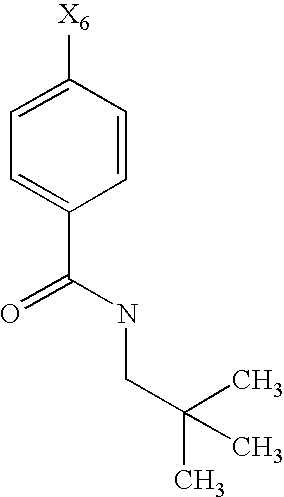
C1=CC([X6])=CC=C1C(NCC(C)(C)C)=O
